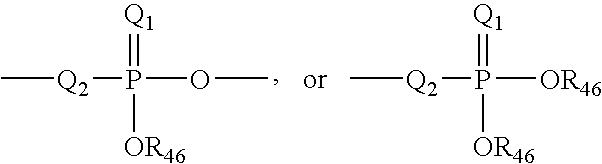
C[Q2]P(OC)(=[Q1])[OR46].C[Q2]P([OR46])(=[Q1])[OR46]
